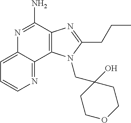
C1=CN=C2C(=C1)N=C(N)C1=C2N(CC2(O)CCOCC2)C(CCC)=N1
